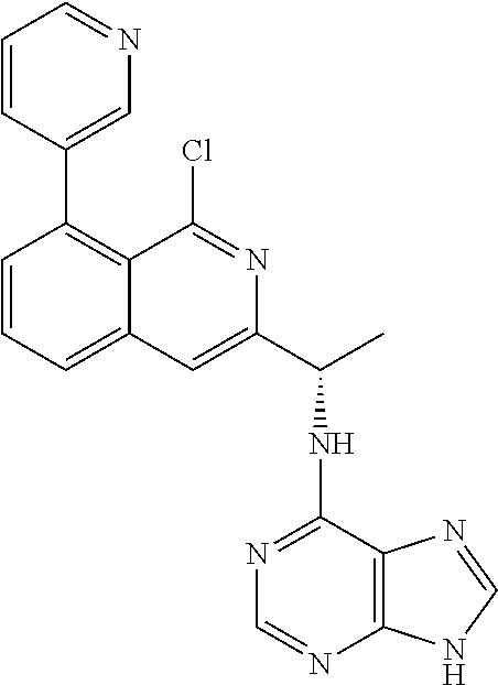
C1=CC=C2C(=C1C1=CN=CC=C1)C(Cl)=NC(C(C)NC1=NC=NC3=C1N=CN3)=C2
